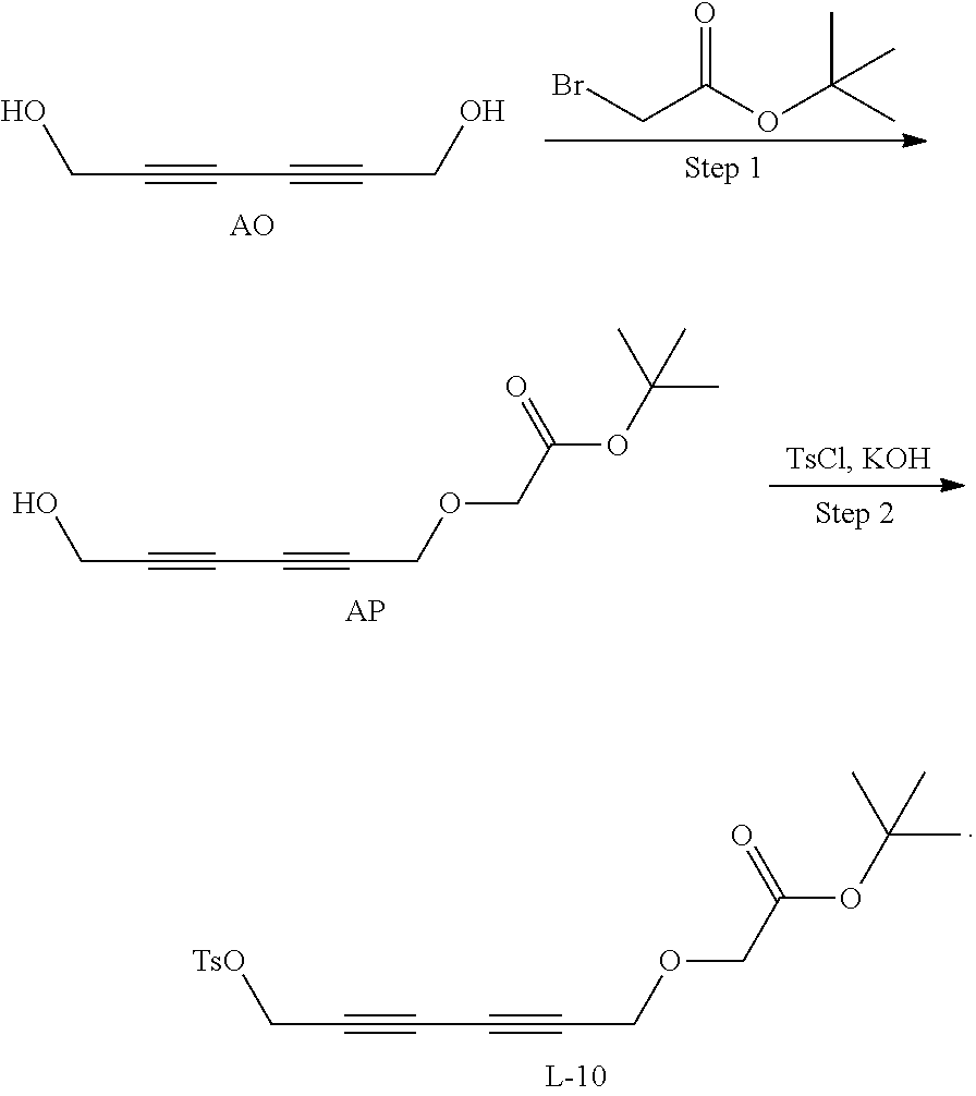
BrCC(OC(C)(C)C)=O.OCC#CC#CCO.OCC#CC#CCOCC(OC(C)(C)C)=O.[TsO]CC#CC#CCOCC(OC(C)(C)C)=O
